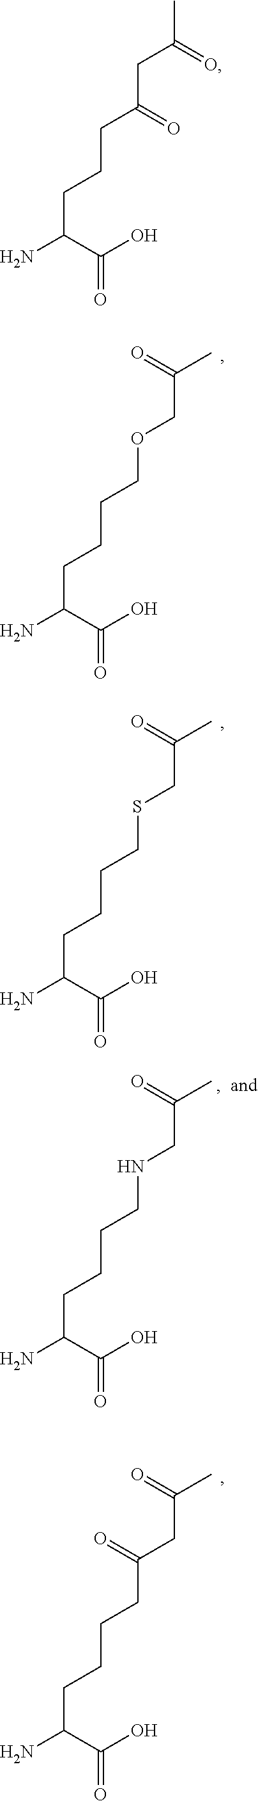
C(C(C(O)=O)N)CCC(CC(C)=O)=O.C(C(C(O)=O)N)CCCOCC(C)=O.C(C(C(O)=O)N)CCCSCC(C)=O.C(C(C(O)=O)N)CCCNCC(C)=O.C(C(C(O)=O)N)CCCC(CC(=O)C)=O
